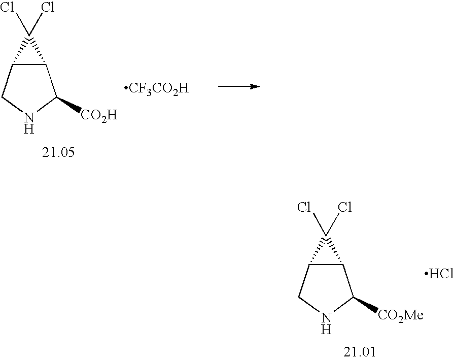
C12C(C([CO2Me])NC1)C2(Cl)Cl.Cl.[CF3CO2H].C12C(C([CO2H])NC1)C2(Cl)Cl
